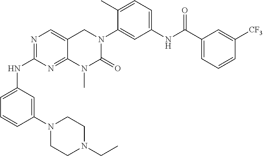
N1=C(NC2=CC=CC(N3CCN(CC)CC3)=C2)N=C2C(=C1)CN(C1=CC(NC(C3=CC=CC([CF3])=C3)=O)=CC=C1C)C(=O)N2C
